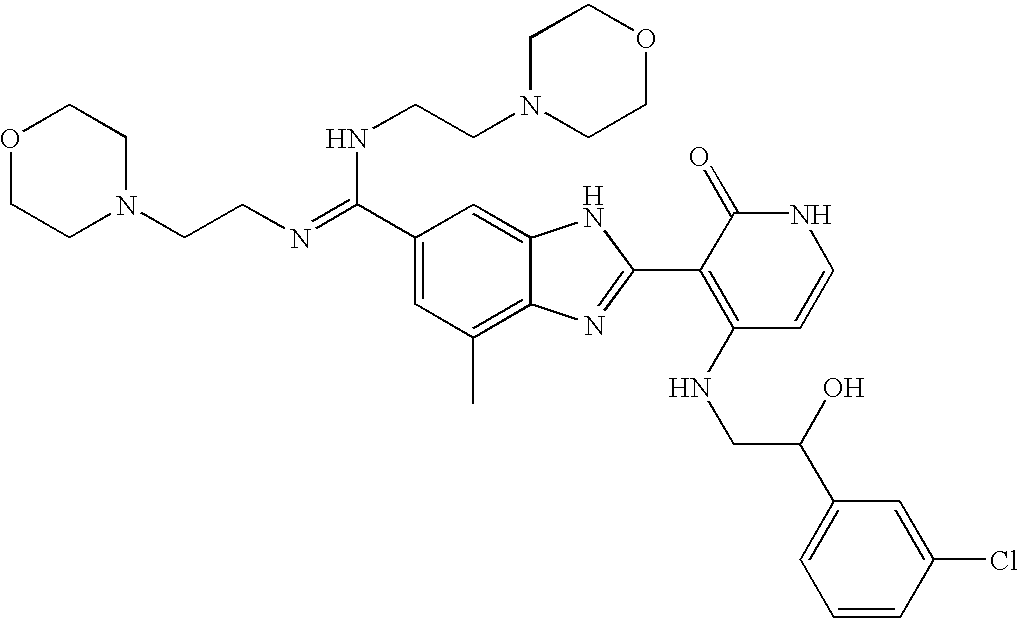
C(C1=CC(C)=C2C(=C1)NC(C1=C(NCC(O)C3=CC=CC(Cl)=C3)C=CNC1=O)=N2)(NCCN1CCOCC1)=NCCN1CCOCC1
